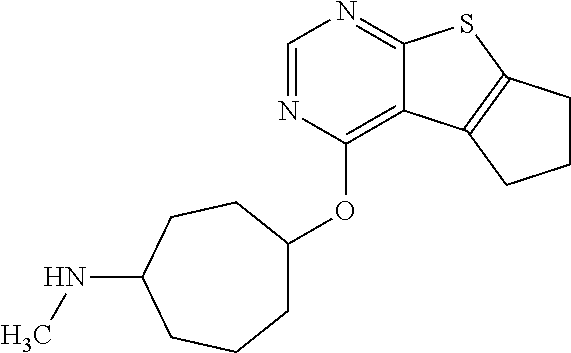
C1=NC(OC2CCCC(NC)CC2)=C2C(=N1)SC1=C2CCC1
